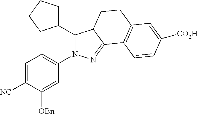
C1(C2CCCC2)N(C2=CC=C([NC])C([OBn])=C2)N=C2C1CCC1=C2C=CC([CO2H])=C1
